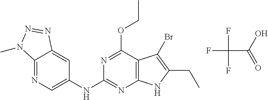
FC(C(=O)O)(F)F.N1=C2C(=CC(NC3=NC4=C(C(OCC)=N3)C(Br)=C(CC)N4)=C1)N=NN2C
